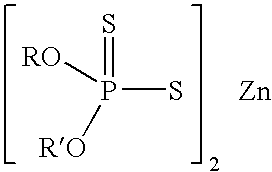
P(S)([RO])([RO])=S.[Zn]
